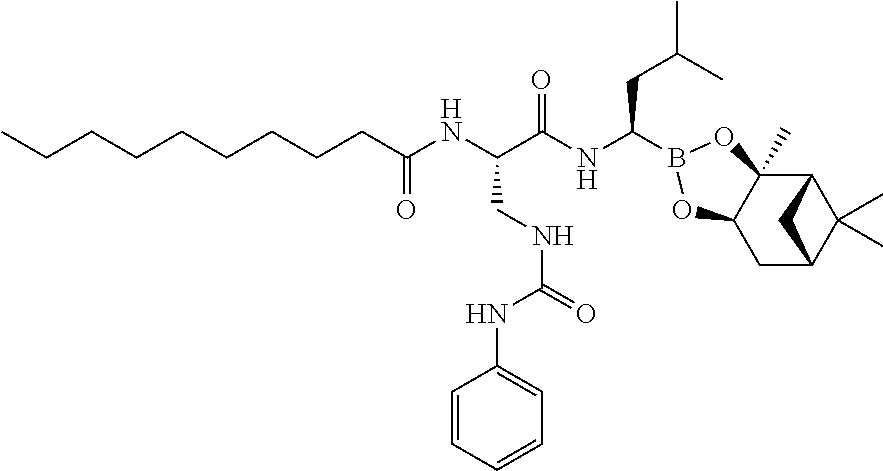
C1C2C(C)(C)C(C3(C)C1OB(C(NC(C(CNC(NC1=CC=CC=C1)=O)NC(CCCCCCCCC)=O)=O)CC(C)C)O3)C2
